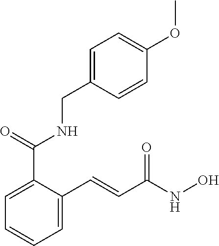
C1=C(CNC(C2=CC=CC=C2C=CC(NO)=O)=O)C=CC(OC)=C1
